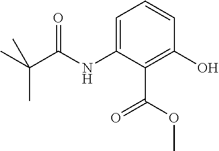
C1(NC(C(C)(C)C)=O)=CC=CC(O)=C1C(=O)OC
